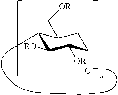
C1(C)C([RO])C([OR])C(O)CC1C[OR]
